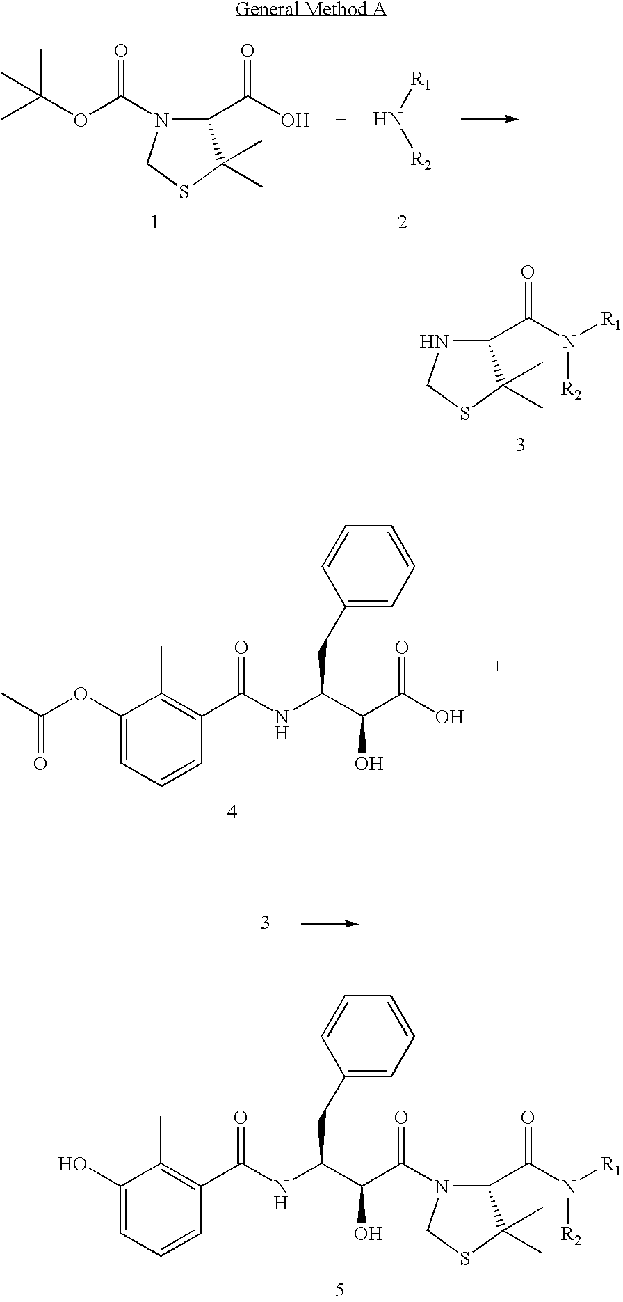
[R1]N[R2].C1(C(O)=O)N(C(OC(C)(C)C)=O)CSC1(C)C.C1(C(N([R2])[R1])=O)NCSC1(C)C.C1(OC(C)=O)=CC=CC(C(NC(C(C(O)=O)O)CC2=CC=CC=C2)=O)=C1C.C1(O)=CC=CC(C(NC(C(C(=O)N2C(C(N([R1])[R2])=O)C(C)(C)SC2)O)CC2=CC=CC=C2)=O)=C1C
